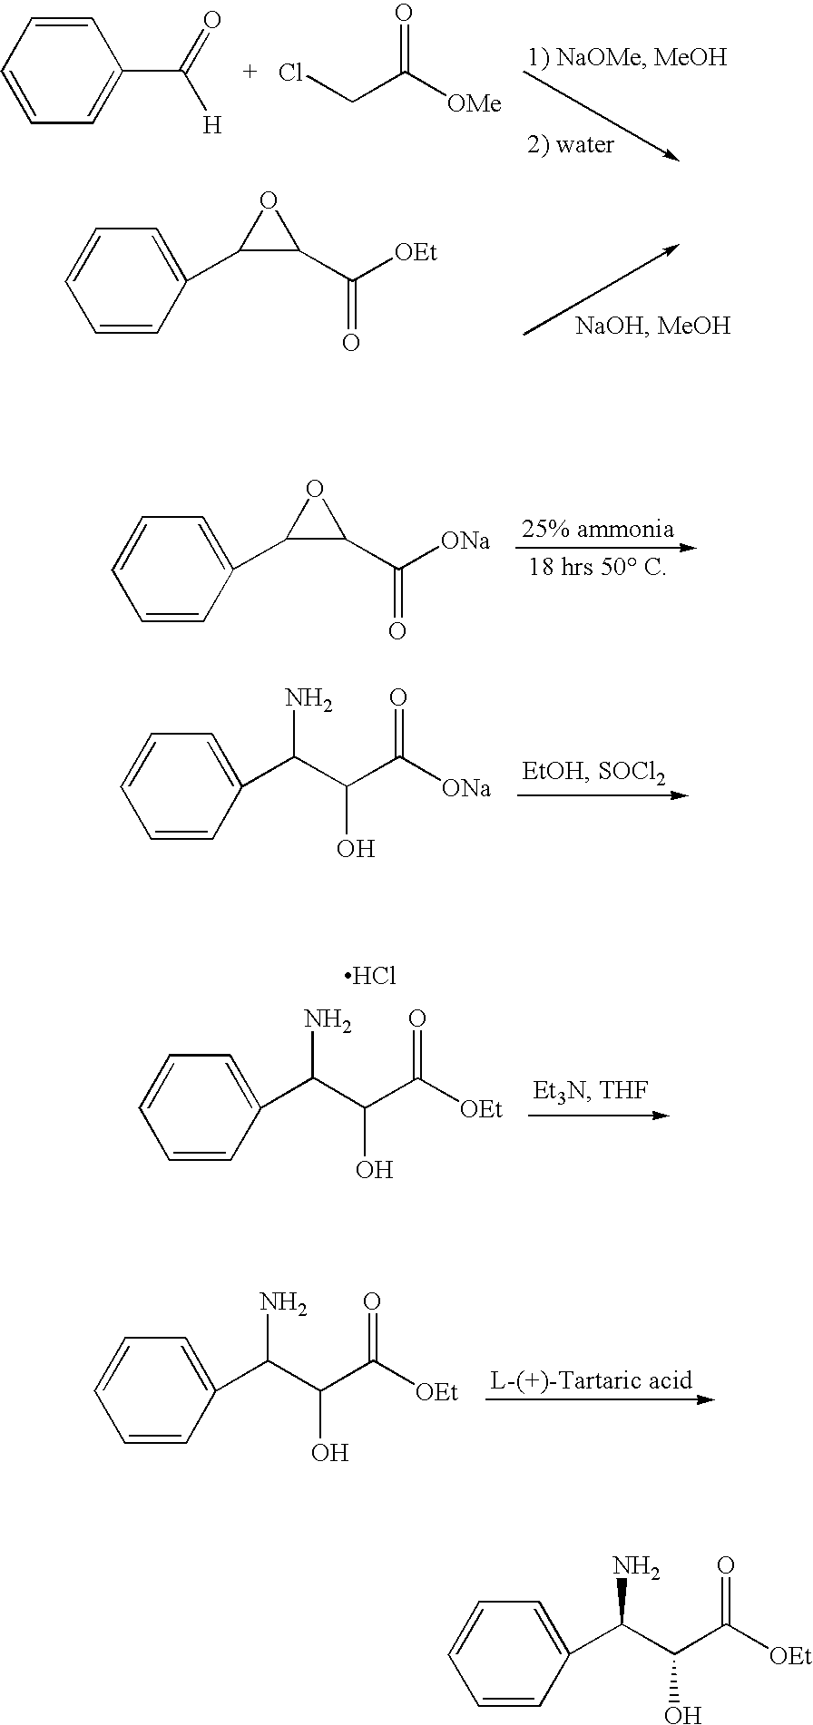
C1=CC(C(C(C([OEt])=O)O)N)=CC=C1.C1=CC=CC(C(=O)[H])=C1.C(CCl)([OMe])=O.C1=CC=C(C2C(C([OEt])=O)O2)C=C1.C1=CC(C(C(C([ONa])=O)O)N)=CC=C1.C1=CC(C(C(C([OEt])=O)O)N)=CC=C1.Cl.C1=CC(C(C(C([OEt])=O)O)N)=CC=C1.C1=CC=C(C2C(C([ONa])=O)O2)C=C1
